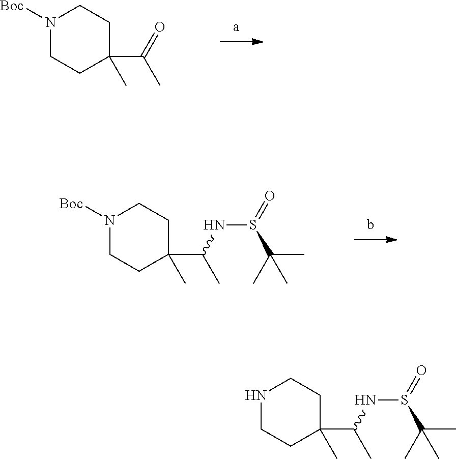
N1([Boc])CCC(C(=O)C)(C)CC1.N1([Boc])CCC(C(NS(=O)C(C)(C)C)C)(C)CC1.N1CCC(C(NS(=O)C(C)(C)C)C)(C)CC1
